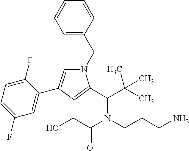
N1(CC2=CC=CC=C2)C=C(C2=CC(F)=CC=C2F)C=C1C(C(C)(C)C)N(CCCN)C(CO)=O
